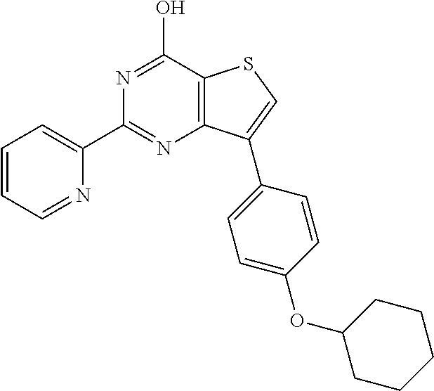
N1=C(O)C2=C(N=C1C1=CC=CC=N1)C(C1=CC=C(OC3CCCCC3)C=C1)=CS2
